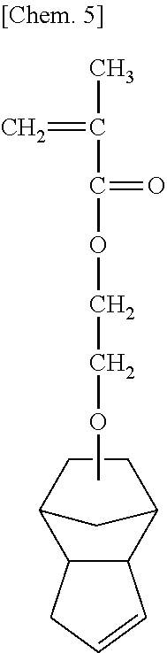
C12C3C(C(C1)CC2)CC=C3.COCCOC(C(C)=C)=O
